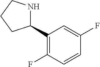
C1(C2=C(F)C=CC(F)=C2)NCCC1
